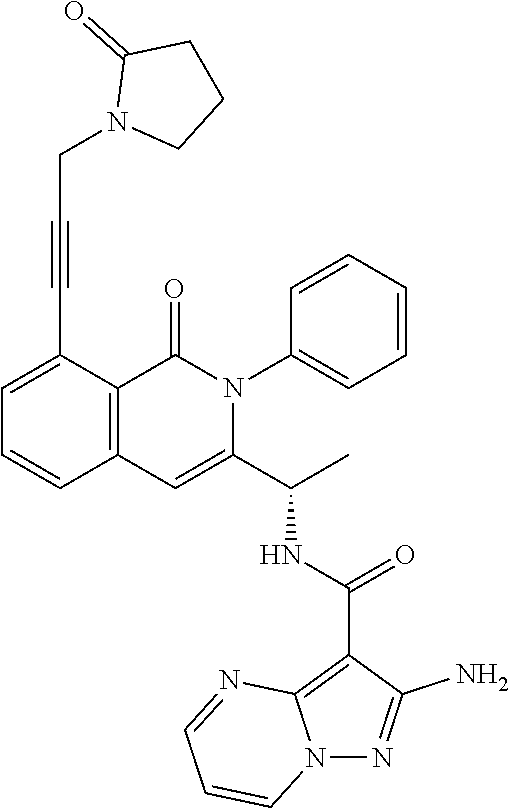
C1=C(C#CCN2CCCC2=O)C2=C(C=C1)C=C(C(C)NC(C1=C3N(N=C1N)C=CC=N3)=O)N(C1=CC=CC=C1)C2=O
